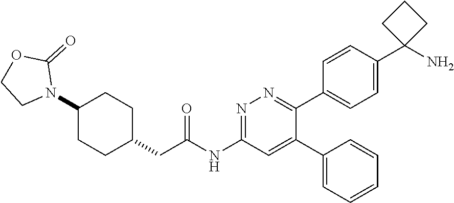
C1(C2=CC(NC(CC3CCC(N4C(=O)OCC4)CC3)=O)=NN=C2C2=CC=C(C3(N)CCC3)C=C2)=CC=CC=C1
